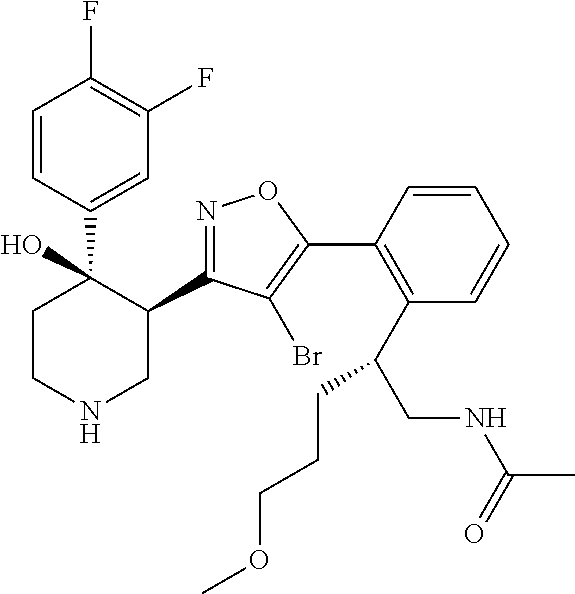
C1(C2=NOC(C3=C(C(CNC(C)=O)CCCOC)C=CC=C3)=C2Br)C(C2=CC(F)=C(F)C=C2)(O)CCNC1
